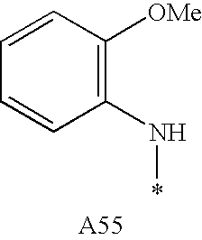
C1=CC([OMe])=C(N*)C=C1
